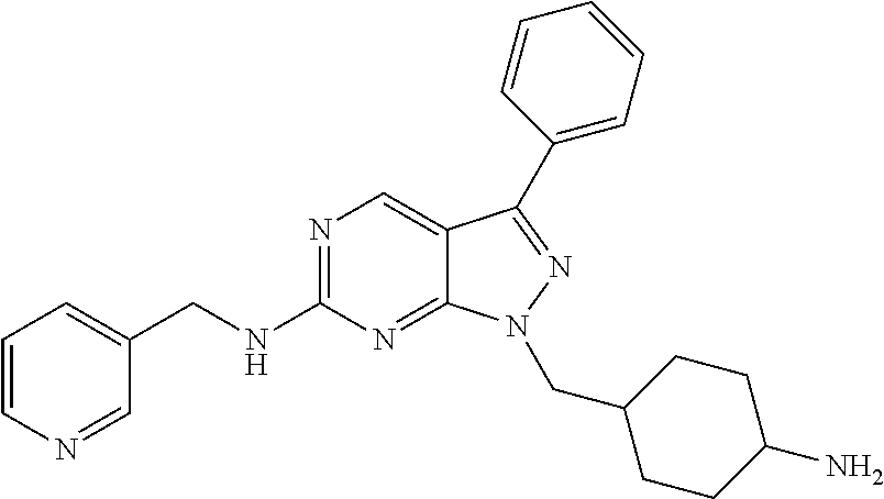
N1=C(NCC2=CC=CN=C2)N=C2C(=C1)C(C1=CC=CC=C1)=NN2CC1CCC(N)CC1
